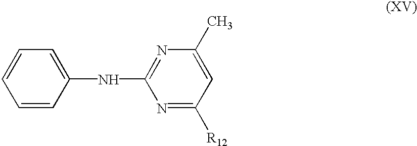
C1=C(NC2=NC(C)=CC([R12])=N2)C=CC=C1
